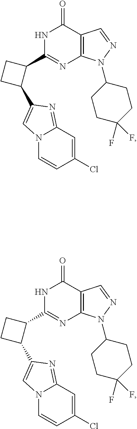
N1C(C2CCC2C2=CN3C(=N2)C=C(Cl)C=C3)=NC2=C(C1=O)C=NN2C1CCC(F)(F)CC1.N1C(C2CCC2C2=CN3C(=N2)C=C(Cl)C=C3)=NC2=C(C1=O)C=NN2C1CCC(F)(F)CC1
